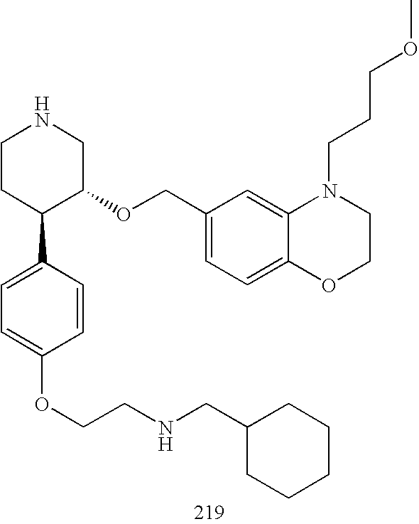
C1CC(C2=CC=C(OCCNCC3CCCCC3)C=C2)C(OCC2=CC=C3C(=C2)N(CCCOC)CCO3)CN1
